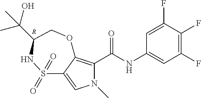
C1=C(F)C(F)=C(F)C=C1NC(C1=C2C(=CN1C)S(=O)(=O)NC(C(C)(O)C)CO2)=O.[R]
